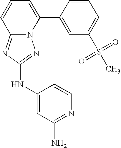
N12C(=NC(NC3=CC(N)=NC=C3)=N1)C=CC=C2C1=CC(S(C)(=O)=O)=CC=C1
